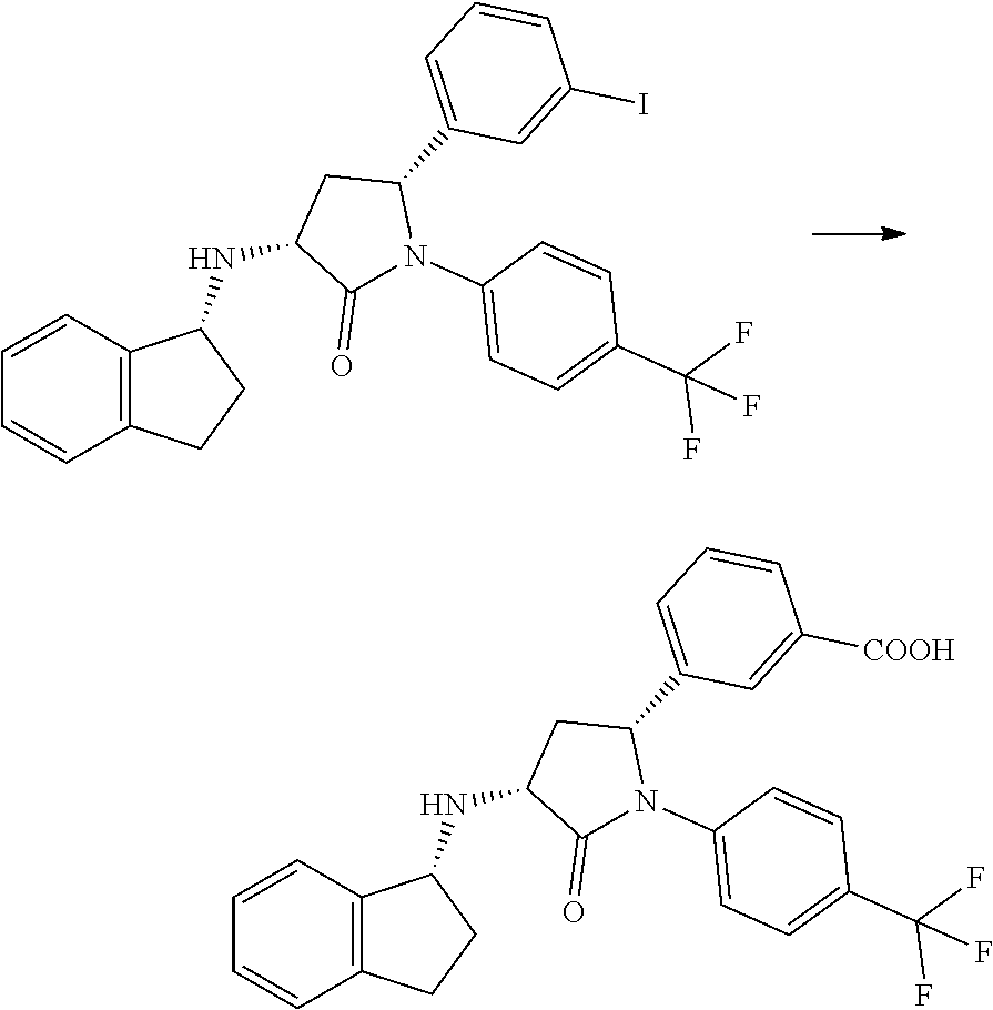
C1=C(C2CC(NC3C4=C(CC3)C=CC=C4)C(=O)N2C2=CC=C(C(F)(F)F)C=C2)C=C(I)C=C1.C1(C2CC(NC3C4=C(CC3)C=CC=C4)C(=O)N2C2=CC=C(C(F)(F)F)C=C2)=CC=CC([COOH])=C1
